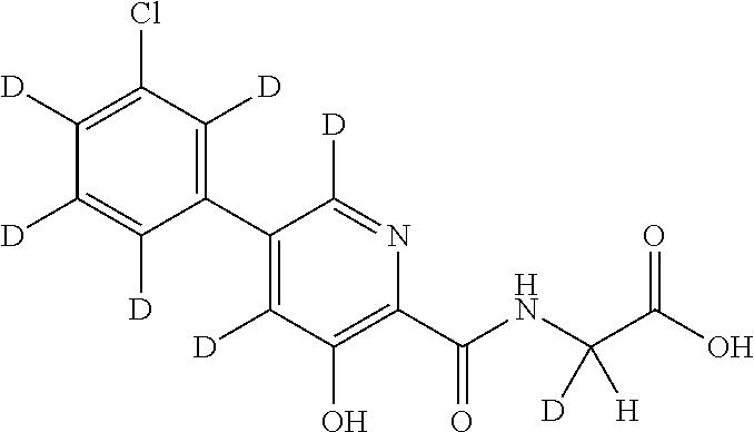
C1(C2=C([D])C(Cl)=C([D])C([D])=C2[D])=C([D])C(O)=C(C(NC(C(O)=O)([D])[H])=O)N=C1[D]
